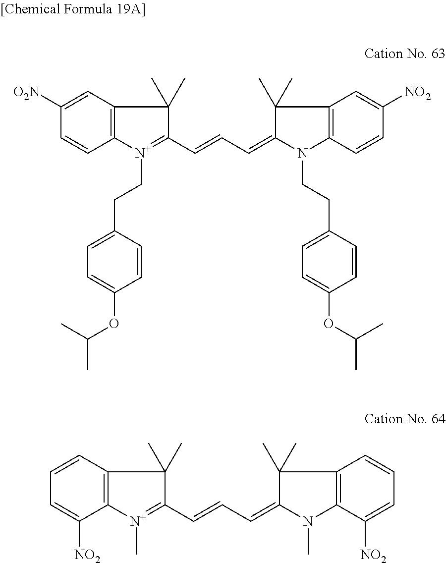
C12=C(C=C([O2N])C=C1)C(C)(C)C(C=CC=C1N(CCC3=CC=C(OC(C)C)C=C3)C3=C(C1(C)C)C=C([NO2])C=C3)=[N+]2CCC1=CC=C(OC(C)C)C=C1.C12=C(C=CC=C1[NO2])C(C)(C)C(C=CC=C1N(C)C3=C(C1(C)C)C=CC=C3[NO2])=[N+]2C
